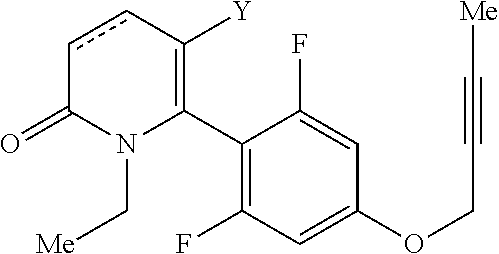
C1(C2=C([Y])ccC(=O)N2C[Me])=C(F)C=C(OCC#C[Me])C=C1F
